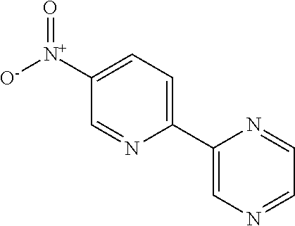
C1(C2=CN=CC=N2)=CC=C([N+]([O-])=O)C=N1
